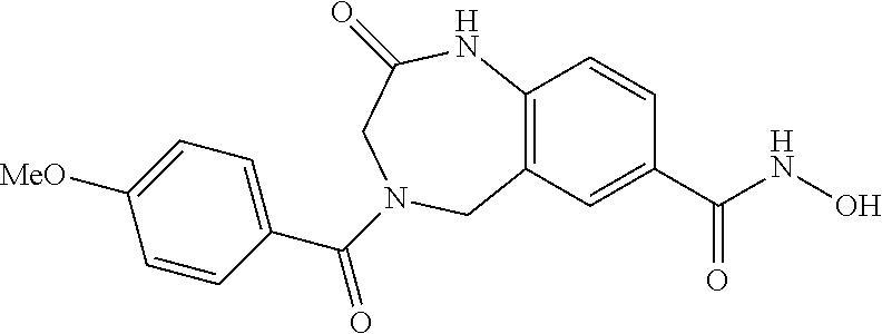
C12=C(C=C(C(NO)=O)C=C1)CN(C(C1=CC=C([MeO])C=C1)=O)CC(=O)N2
